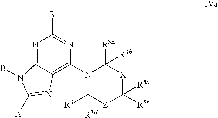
N1=C2C(=C(N3C([R3d])([R3c])[Z]C([R5a])([R5b])[X]C3([R3a])[R3b])N=C1[R1])N=C([A])N2B
